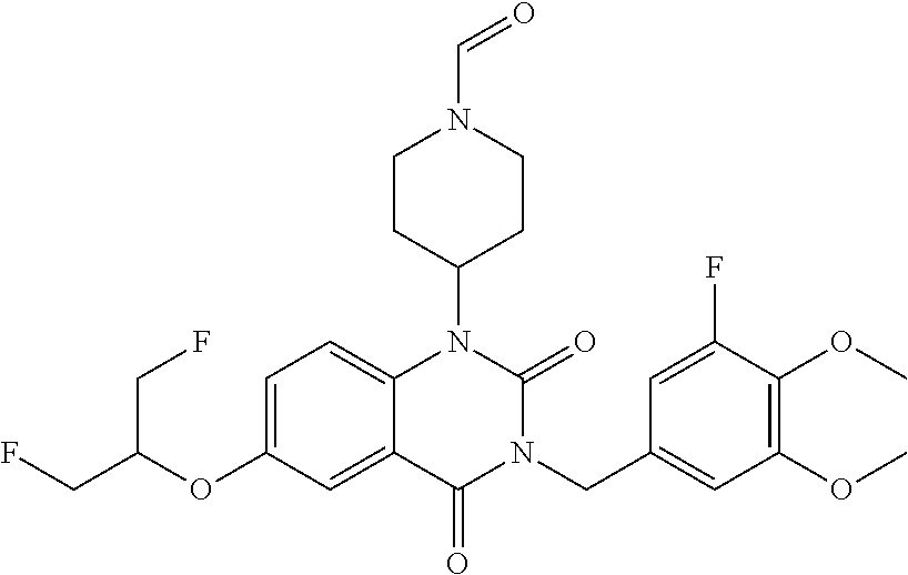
C1=C(OC(CF)CF)C=C2C(=C1)N(C1CCN(C=O)CC1)C(=O)N(CC1=CC(OC)=C(OC)C(F)=C1)C2=O
